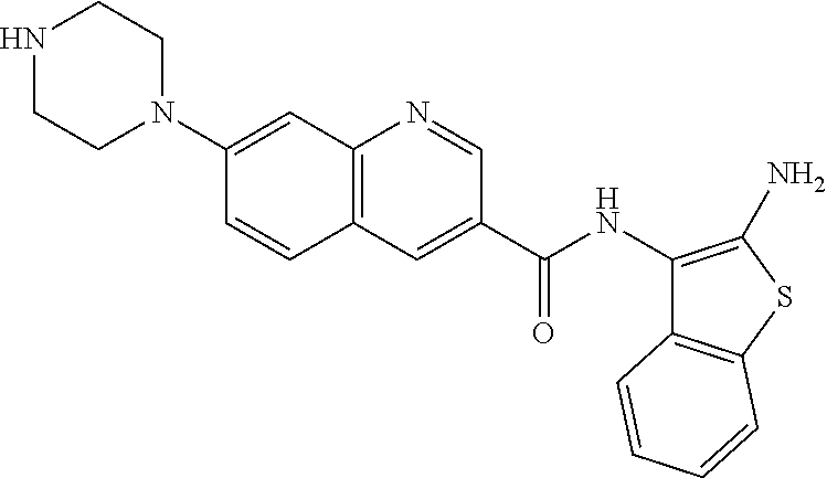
N1CCN(C2=CC3=C(C=C2)C=C(C(NC2=C(N)SC4=C2C=CC=C4)=O)C=N3)CC1
